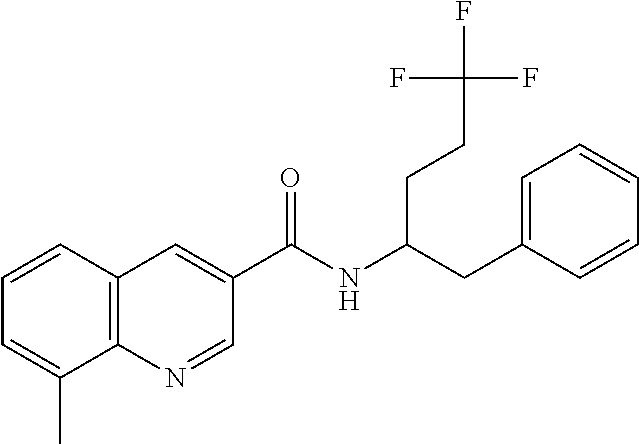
C1=CC2=C(C(C)=C1)N=CC(C(NC(CC1=CC=CC=C1)CCC(F)(F)F)=O)=C2
